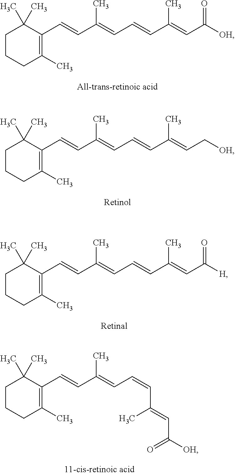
C1CCC(C)=C(C=CC(=CC=CC(=CC([OH])=O)C)C)C1(C)C.C1CCC(C)=C(C=CC(=CC=CC(=CC[OH])C)C)C1(C)C.C1CCC(C)=C(C=CC(=CC=CC(=CC([H])=O)C)C)C1(C)C.C1CCC(C)=C(C=CC(=CC=CC(=CC([OH])=O)C)C)C1(C)C
